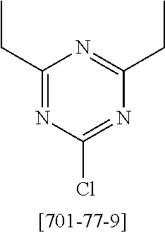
C1(CC)=NC(Cl)=NC(CC)=N1
